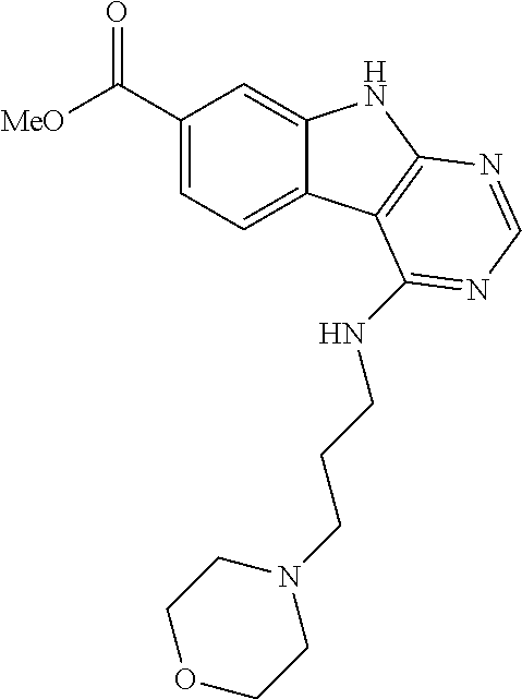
C1(C([MeO])=O)=CC=C2C(=C1)NC1=C2C(NCCCN2CCOCC2)=NC=N1
